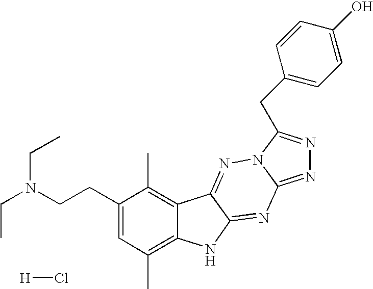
C1(CCN(CC)CC)=CC(C)=C2C(=C1C)C1=NN3C(=NN=C3CC3=CC=C(O)C=C3)N=C1N2.[H]Cl
